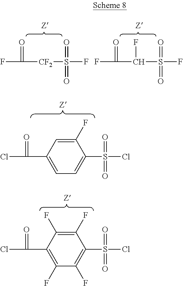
O=C(F)[CF2]S(=O)(F)=O.O=C(F)C(S(=O)(F)=O)F.O=C(Cl)C1=CC=C(S(Cl)(=O)=O)C(F)=C1.O=C(Cl)C1=C(F)C(F)=C(S(Cl)(=O)=O)C(F)=C1F
